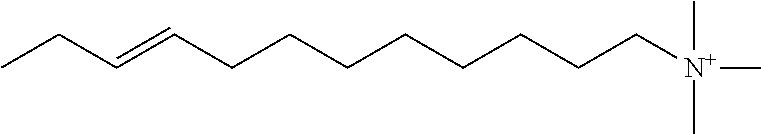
C(CCCCCC[N+](C)(C)C)CC=CCC
